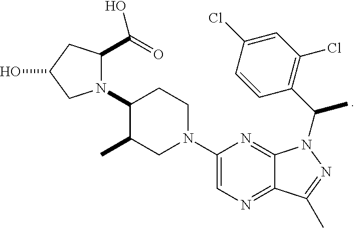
N1(C2C(C)CN(C3=CN=C4C(=N3)N(C(C3=C(Cl)C=C(Cl)C=C3)C)N=C4C)CC2)C(C(O)=O)CC(O)C1
